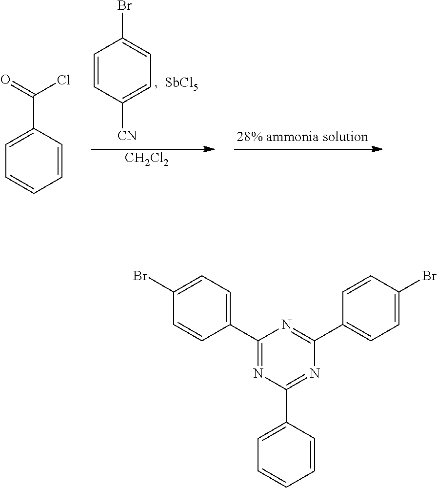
C1=CC([CN])=CC=C1Br.[CH2Cl2].C1=C(C(=O)Cl)C=CC=C1.[SbCl5].C1(Br)=CC=C(C2=NC(C3=CC=CC=C3)=NC(C3=CC=C(Br)C=C3)=N2)C=C1
